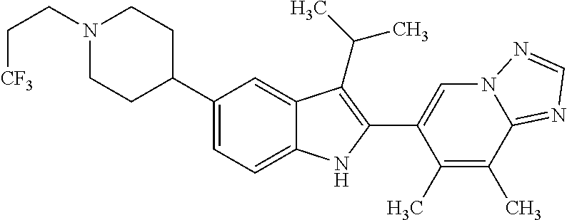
N1(CC[CF3])CCC(C2=CC=C3C(=C2)C(C(C)C)=C(C2=CN4C(=NC=N4)C(C)=C2C)N3)CC1
